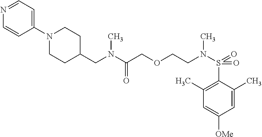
C1N(C2=CC=NC=C2)CCC(CN(C(COCCN(S(C2=C(C)C=C([OMe])C=C2C)(=O)=O)C)=O)C)C1
